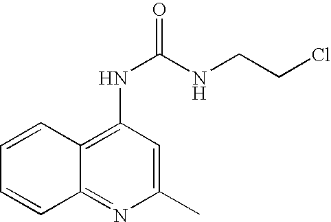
C1(C)=CC(NC(=O)NCCCl)=C2C(=N1)C=CC=C2
